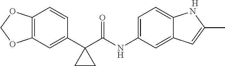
C12=C(C=C(C3(C(NC4=CC=C5C(=C4)C=C(C)N5)=O)CC3)C=C1)OCO2.[H]
